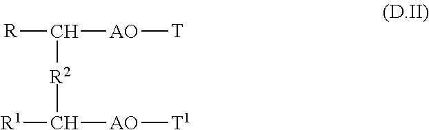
[R]C([R2]C([AO][T1])[R1])[AO][T]
